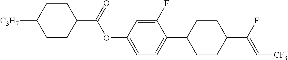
C1(C2CCC(C(F)=C[CF3])CC2)=CC=C(OC(C2CCC([C3H7])CC2)=O)C=C1F
